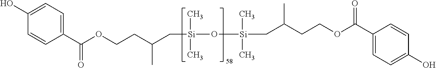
C1(O)=CC=C(C(=O)OCCC(C)C[Si](O[Si](C)(C)CC(CCOC(C2=CC=C(O)C=C2)=O)C)(C)C)C=C1
